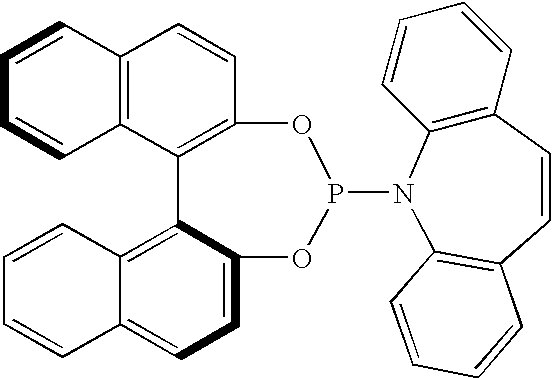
C12=C(C3=C(C=C1)OP(N1C4=C(C=CC=C4)C=CC4=C1C=CC=C4)OC1=CC=C4C(=C31)C=CC=C4)C=CC=C2
